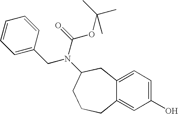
C1=C2C(=CC(O)=C1)CCCC(N(CC1=CC=CC=C1)C(=O)OC(C)(C)C)C2
